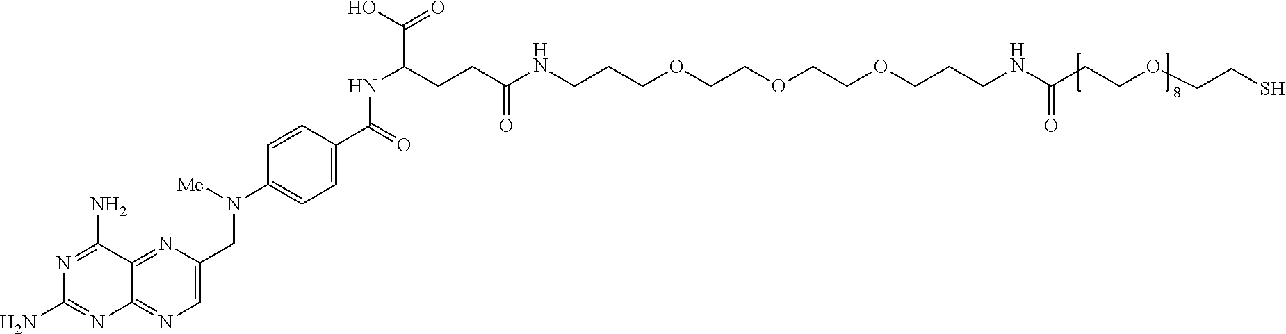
N1=C2C(=NC=C1CN(C1=CC=C(C(=O)NC(C(O)=O)CCC(=O)NCCCOCCOCCOCCCNC(CCOCCS)=O)C=C1)[Me])N=C(N)N=C2N
